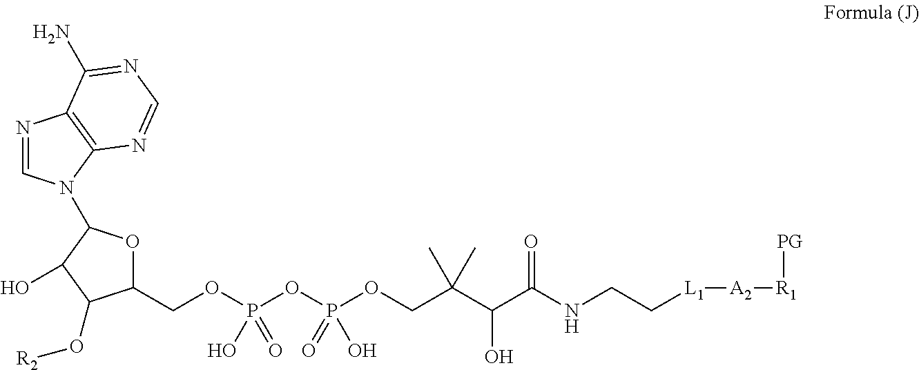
O1C(N2C=NC3=C2N=CN=C3N)C(O)C(O[R2])C1COP(OP(OCC(C(C(NCC[L1][A2][R1][PG])=O)O)(C)C)(=O)O)(O)=O
